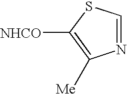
N1=CSC([NHCO])=C1[Me]
